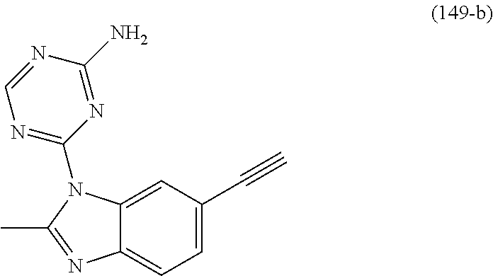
C12=CC(C#C)=CC=C1N=C(C)N2C1=NC=NC(N)=N1
